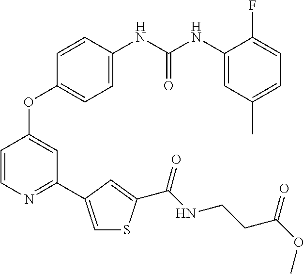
C1=C(NC(NC2=CC(C)=CC=C2F)=O)C=CC(OC2=CC(C3=CSC(C(NCCC(OC)=O)=O)=C3)=NC=C2)=C1
